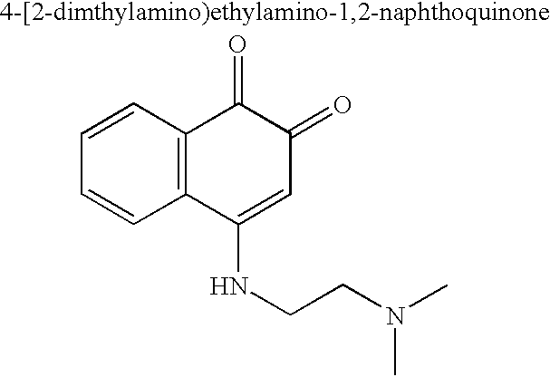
C1=CC2=C(C=C1)C(NCCN(C)C)=CC(=O)C2=O
